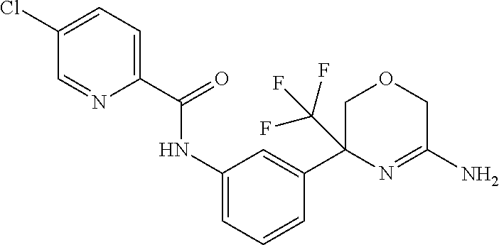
C1(C(=O)NC2=CC=CC(C3(C(F)(F)F)N=C(N)COC3)=C2)=CC=C(Cl)C=N1
